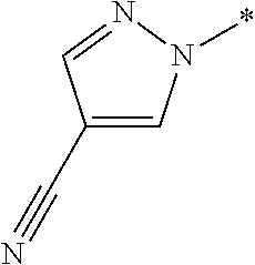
C1(C#N)=CN(*)N=C1
